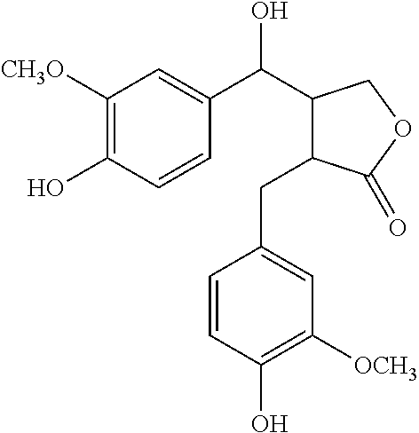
C1([CH3O])=C(O)C=CC(C(C2C(CC3=CC([OCH3])=C(O)C=C3)C(=O)OC2)O)=C1
